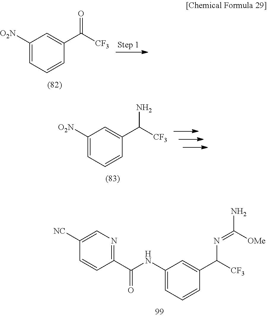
C1([O2N])=CC=CC(C([CF3])=O)=C1.C1([O2N])=CC=CC(C([CF3])N)=C1.C1(NC(C2=NC=C([NC])C=C2)=O)=CC=CC(C([CF3])N=C([OMe])N)=C1
